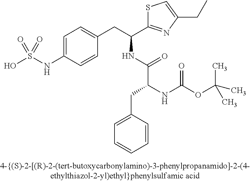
OS(NC1=CC=C(CC(C2=NC(CC)=CS2)NC(C(NC(OC(C)(C)C)=O)CC2=CC=CC=C2)=O)C=C1)(=O)=O
